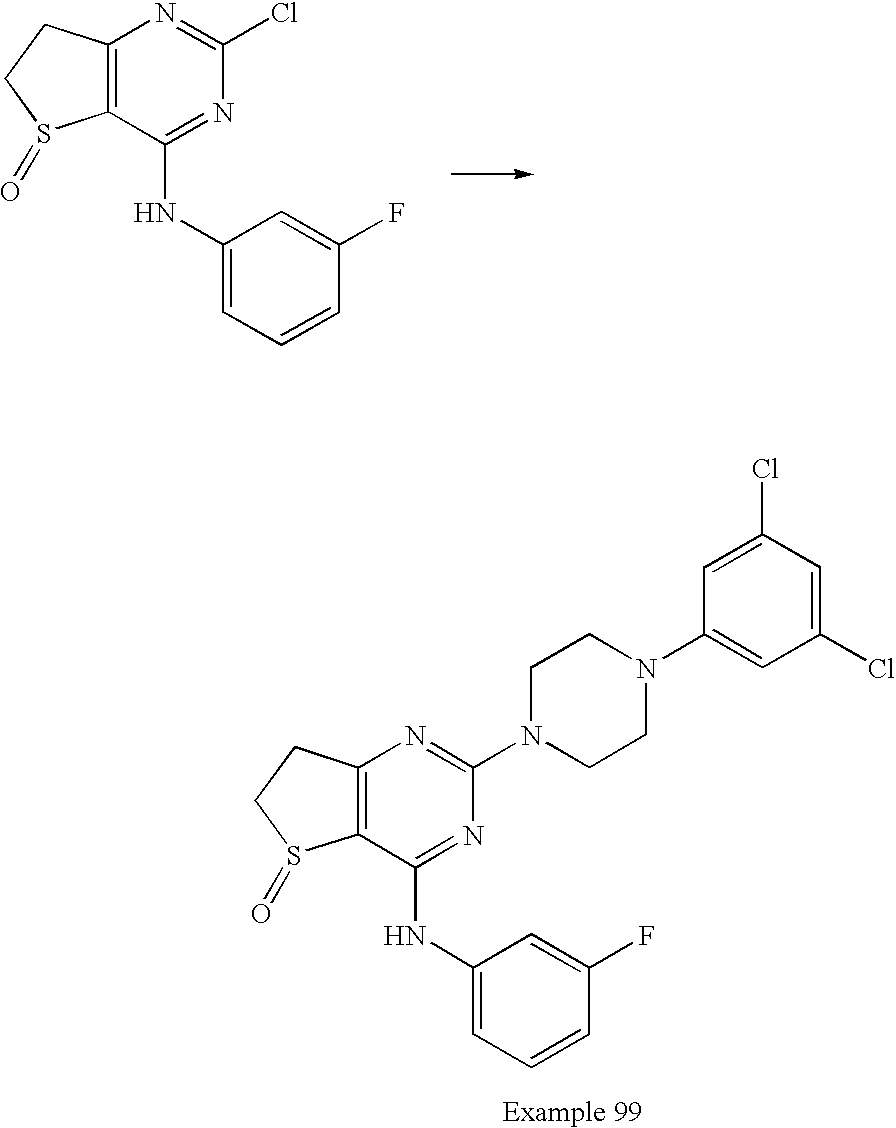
C12=C(C(NC3=CC=CC(F)=C3)=NC(Cl)=N1)S(=O)CC2.C12=C(C(NC3=CC=CC(F)=C3)=NC(N3CCN(C4=CC(Cl)=CC(Cl)=C4)CC3)=N1)S(=O)CC2
